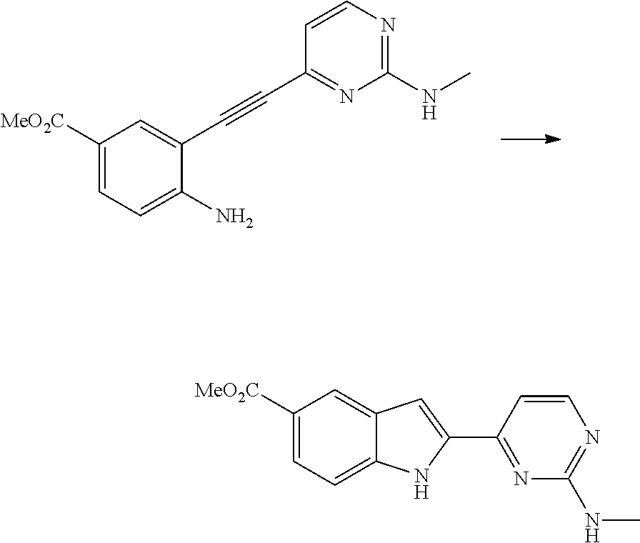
C1([MeO2C])=CC=C(N)C(C#CC2=NC(NC)=NC=C2)=C1.C1([MeO2C])=CC=C2C(=C1)C=C(C1=NC(NC)=NC=C1)N2
